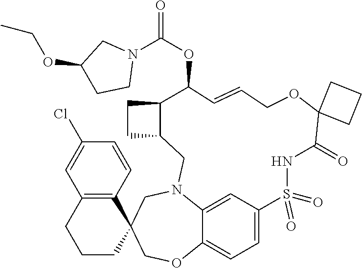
C1=C2C=C3C(=C1)OCC1(CN3CC3C(CC3)C(OC(N3CC(OCC)CC3)=O)C=CCOC3(C(=O)NS2(=O)=O)CCC3)C2=C(CCC1)C=C(Cl)C=C2
